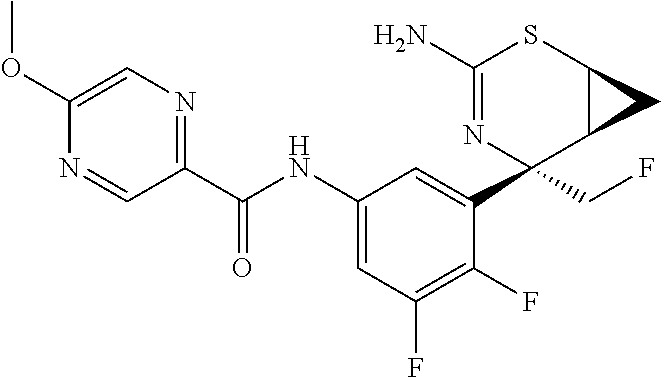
C1(N)=NC(C2=CC(NC(C3=NC=C(OC)N=C3)=O)=CC(F)=C2F)(CF)C2C(S1)C2
